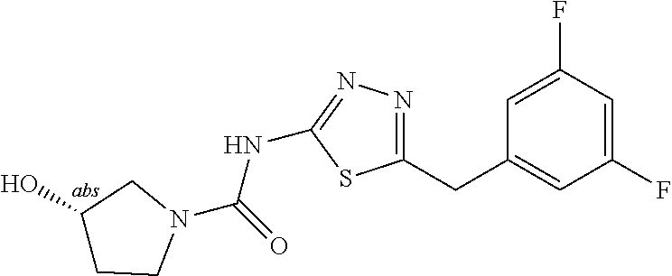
C1=C(F)C=C(F)C=C1CC1=NN=C(NC(=O)N2CC(O)CC2)S1
